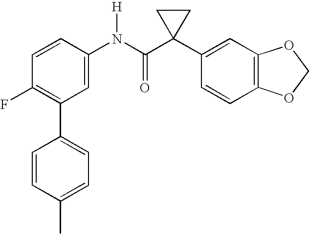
C1=CC(N(C(C2(C3=CC4=C(C=C3)OCO4)CC2)=O)[H])=CC(C2=CC=C(C)C=C2)=C1F
